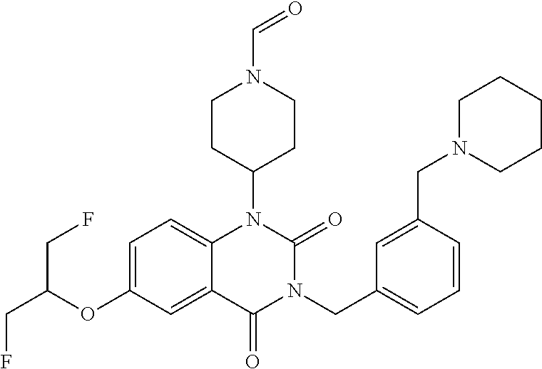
C12=CC=C(OC(CF)CF)C=C1C(=O)N(CC1=CC=CC(CN3CCCCC3)=C1)C(=O)N2C1CCN(C=O)CC1
